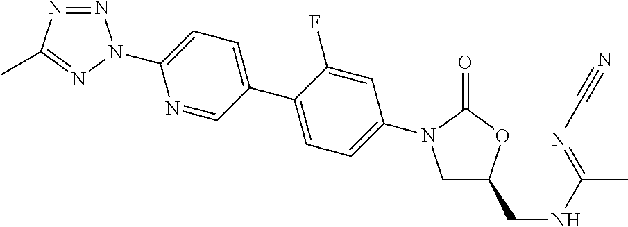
C1C(CNC(=NC#N)C)OC(=O)N1C1=CC=C(C2=CC=C(N3N=NC(C)=N3)N=C2)C(F)=C1
